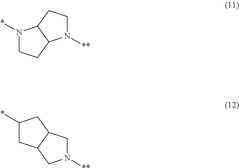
N1(*)CCC2C1CCN2[**].C1(*)CC2C(C1)CN([**])C2
